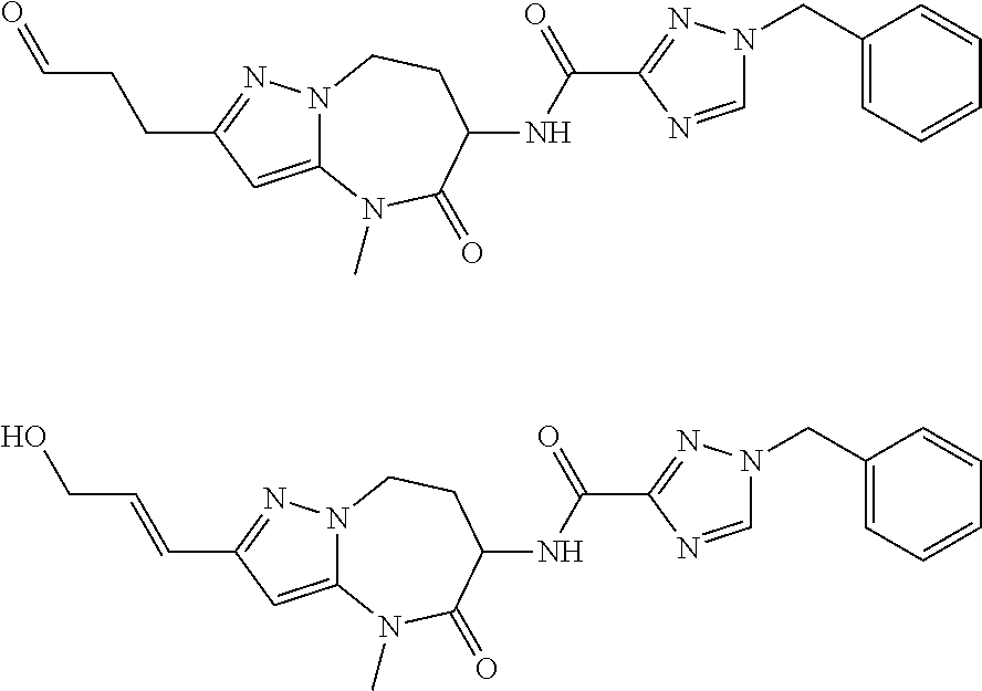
C1(CCC=O)=NN2C(=C1)N(C)C(=O)C(NC(C1=NN(CC3=CC=CC=C3)C=N1)=O)CC2.C1(C=CCO)=NN2C(=C1)N(C)C(=O)C(NC(C1=NN(CC3=CC=CC=C3)C=N1)=O)CC2
